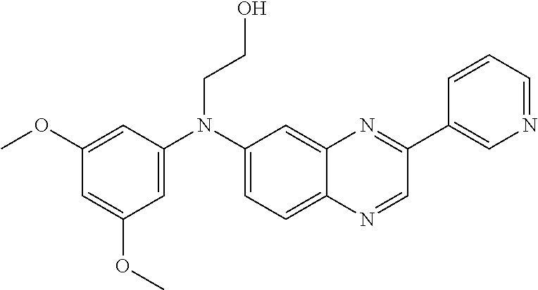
C1(OC)=CC(N(C2=CC=C3C(=C2)N=C(C2=CN=CC=C2)C=N3)CCO)=CC(OC)=C1
